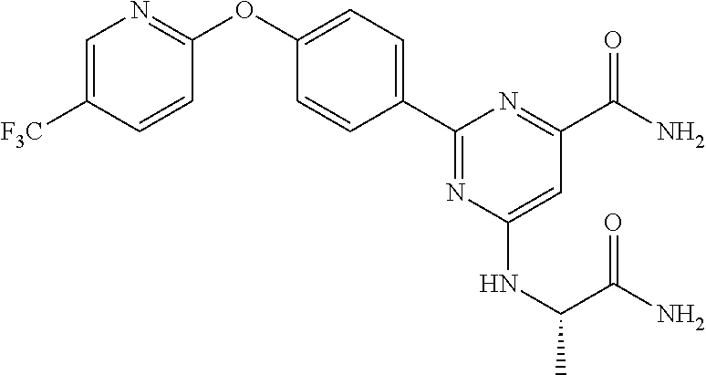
C1=C([F3C])C=CC(OC2=CC=C(C3=NC(NC(C)C(N)=O)=CC(C(N)=O)=N3)C=C2)=N1
